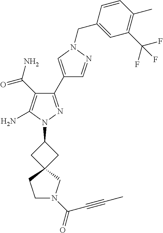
C1(C(=O)N)=C(N)N(C2CC3(C2)CCN(C(=O)C#CC)C3)N=C1C1=CN(CC2=CC(C(F)(F)F)=C(C)C=C2)N=C1
